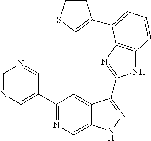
C1=NC=C(C2=NC=C3C(=C2)C(C2=NC4=C(N2)C=CC=C4C2=CSC=C2)=NN3)C=N1
